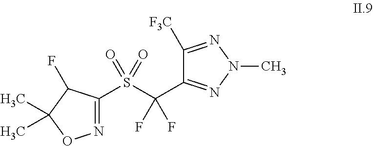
N1=C(S(C(C2=NN(C)N=C2[F3C])(F)F)(=O)=O)C(F)C(C)(C)O1
